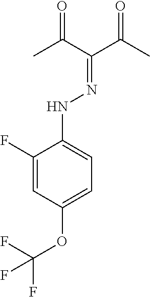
C1(F)=CC(OC(F)(F)F)=CC=C1NN=C(C(C)=O)C(C)=O
